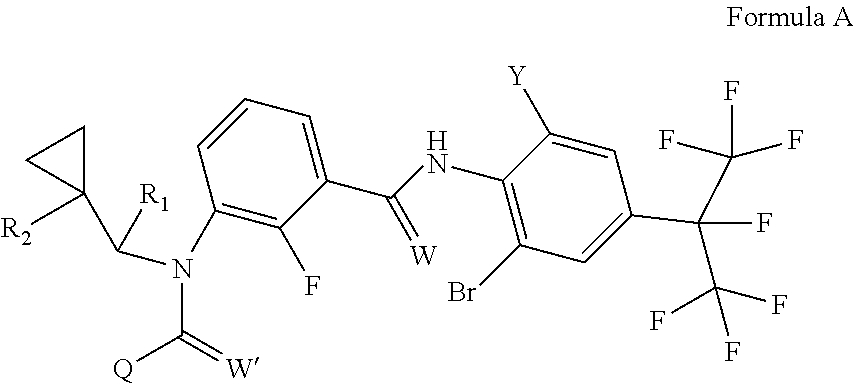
C1C(C([R1])N(C2=C(F)C(C(NC3=C(Br)C=C(C(C(F)(F)F)(F)C(F)(F)F)C=C3[Y])=[W])=CC=C2)C([Q])=[W])([R2])C1
